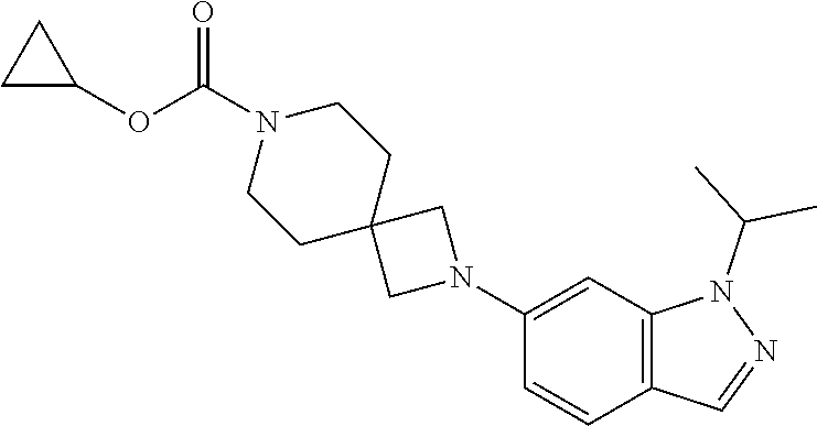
C1(N2CC3(C2)CCN(C(OC2CC2)=O)CC3)=CC2=C(C=C1)C=NN2C(C)C
